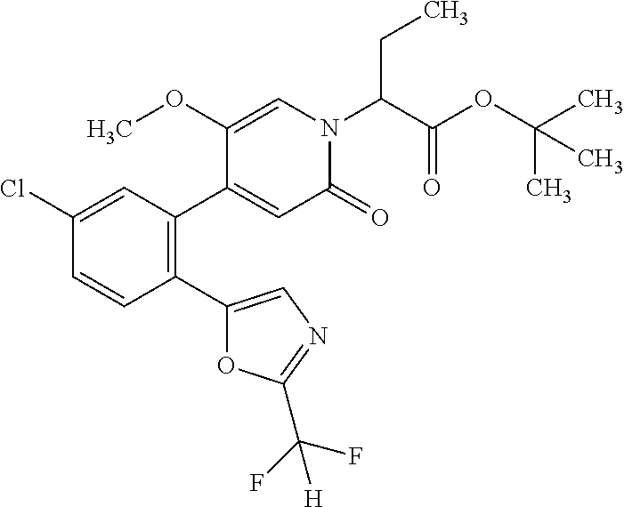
C1(Cl)=CC(C2=CC(=O)N(C(C(OC(C)(C)C)=O)CC)C=C2OC)=C(C2=CN=C(C(F)(F)[H])O2)C=C1
